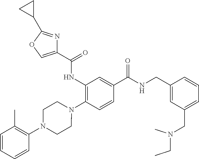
C1(NC(=O)C2=COC(C3CC3)=N2)=C(N2CCN(C3=C(C)C=CC=C3)CC2)C=CC(C(NCC2=CC(CN(CC)C)=CC=C2)=O)=C1
